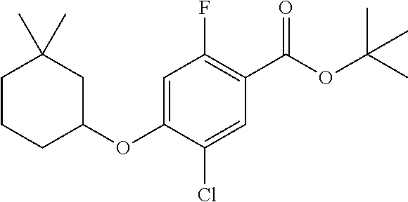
C1(F)=C(C(OC(C)(C)C)=O)C=C(Cl)C(OC2CC(C)(C)CCC2)=C1
